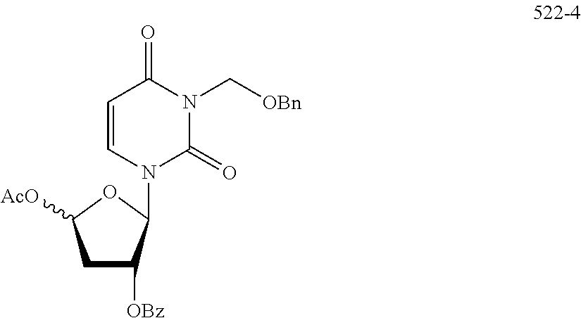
C1C([OBz])C(N2C(=O)N(C[OBn])C(=O)C=C2)OC1[AcO]
